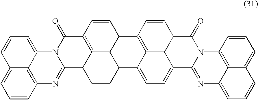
C12=CC=CC3=C1C(=CC=C2)N1C(=N3)C2C3=C(C1=O)C=CC1C3C(C=C2)C2=CC=C3C4C2=C1C=CC4C(=O)N1C3=NC2=CC=CC3=CC=CC1=C23
